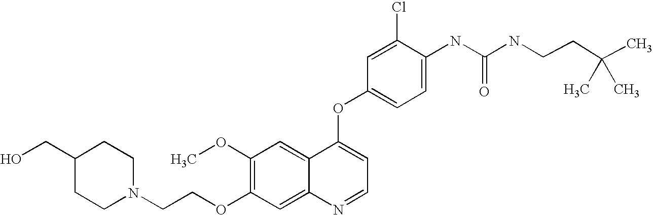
C1(Cl)=CC(OC2=CC=NC3=CC(OCCN4CCC(CO)CC4)=C(OC)C=C23)=CC=C1NC(=O)NCCC(C)(C)C
